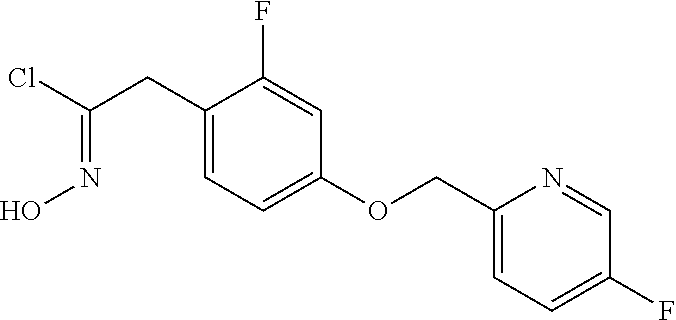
C1(CC(Cl)=NO)=CC=C(OCC2=CC=C(F)C=N2)C=C1F
